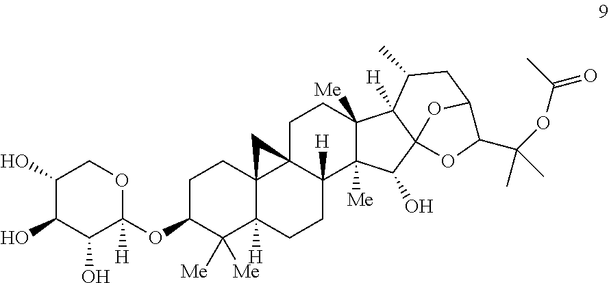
C1(O)C(O)C(O)C(OC2C([Me])([Me])C3([H])C4(CC2)C2(C([H])(CC3)C3([Me])C([Me])(CC2)C2([H])C5(C3O)OC(CC2C)C(C(OC(=O)C)(C)C)O5)C4)([H])OC1
